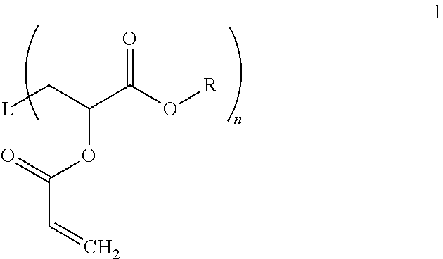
[L]CC(C(O[R])=O)OC(C=C)=O
